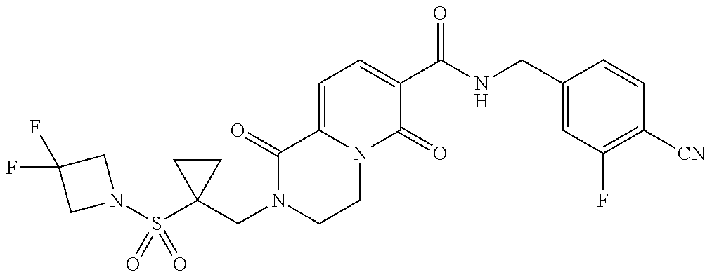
C1(CN2CCN3C(=CC=C(C(NCC4=CC(F)=C([CN])C=C4)=O)C3=O)C2=O)(S(=O)(=O)N2CC(F)(F)C2)CC1
